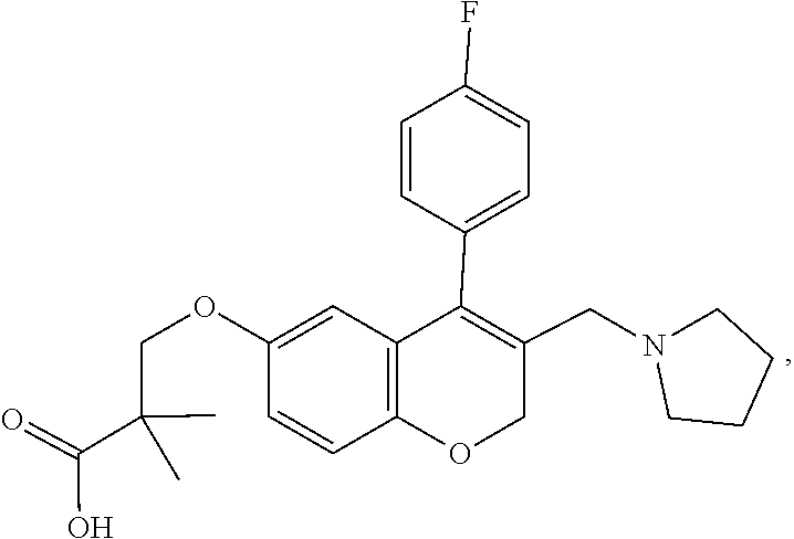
C1CN(CC2=C(C3=CC=C(F)C=C3)C3=C(OC2)C=CC(OCC(C(=O)O)(C)C)=C3)CC1
